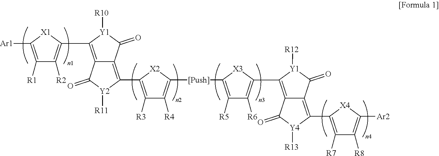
C1([R1])=C([Ar1])[X1]C(C2=C3C(=C(C4=C([R3])C([R4])=C([[Push]]C5=C([R5])C([R6])=C(C6=C7C(=C(C8=C([R7])C([R8])=C([Ar2])[X4]8)[Y4]([R13])C7=O)C(=O)[Y1]6[R12])[X3]5)[X2]4)[Y2]([R11])C3=O)C(=O)[Y1]2[R10])=C1[R2]
